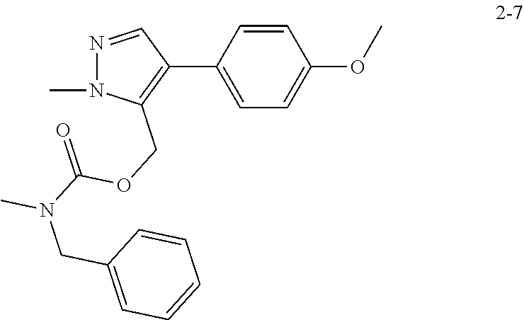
C1(C2=CC=C(OC)C=C2)=C(COC(N(CC2=CC=CC=C2)C)=O)N(C)N=C1
